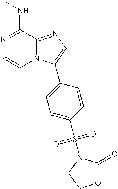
N1=C(NC)C2=NC=C(C3=CC=C(S(=O)(=O)N4C(=O)OCC4)C=C3)N2C=C1
